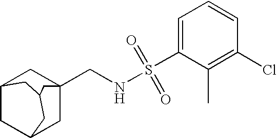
C12CC3CC(CNS(C4=CC=CC(Cl)=C4C)(=O)=O)(C1)CC(C2)C3
